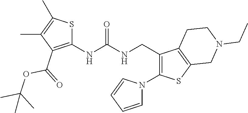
C1(CNC(NC2=C(C(OC(C)(C)C)=O)C(C)=C(C)S2)=O)=C(N2C=CC=C2)SC2=C1CCN(CC)C2
